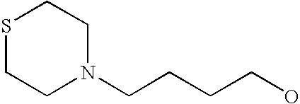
N1(CCCCO)CCSCC1
